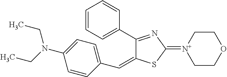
C1(C2=CC=CC=C2)=NC(=[N+]2CCOCC2)SC1=CC1=CC=C(N(CC)CC)C=C1
